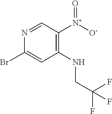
C1(NCC(F)(F)F)=C([N+]([O-])=O)C=NC(Br)=C1
